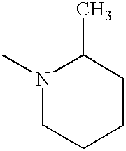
N1(C)CCCCC1C
